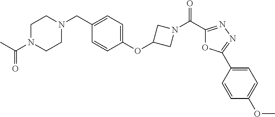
N1(CC2=CC=C(OC3CN(C(C4=NN=C(C5=CC=C(OC)C=C5)O4)=O)C3)C=C2)CCN(C(=O)C)CC1
